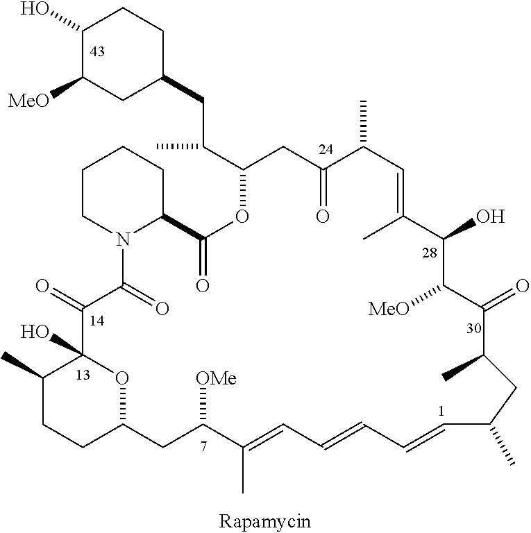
C1(O)C([MeO])CC(CC(C2CC(=O)C(C)C=C(C)C(O)C([MeO])C(=O)C(C)CC(C)C=CC=CC=C(C)C([OMe])CC3OC(O)(C(=O)C(=O)N4C(C(=O)O2)CCCC4)C(C)CC3)C)CC1
